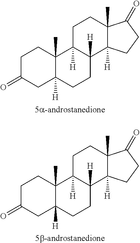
C1C(=O)CC2([H])C(C)(C1)C1([H])C([H])(CC2)C2([H])C(C)(CC1)C(=O)CC2.C1C(=O)CC2([H])C(C)(C1)C1([H])C([H])(CC2)C2([H])C(C)(CC1)C(=O)CC2
